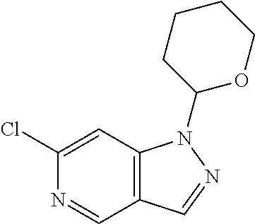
ClC1=CC2=C(C=N1)C=NN2C1OCCCC1
